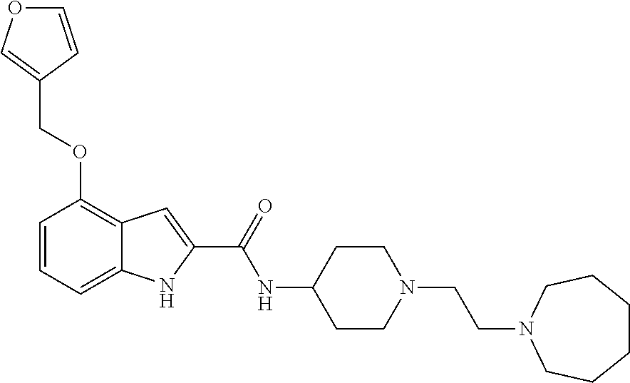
C1=CC=C2C(=C1OCC1=COC=C1)C=C(C(=O)NC1CCN(CCN3CCCCCC3)CC1)N2
